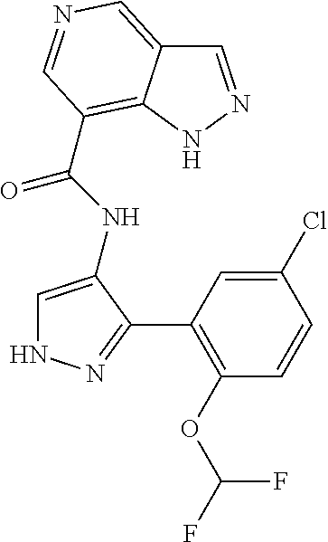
C(NC1=CNN=C1C1=C(OC(F)F)C=CC(Cl)=C1)(=O)C1=C2C(=CN=C1)C=NN2
